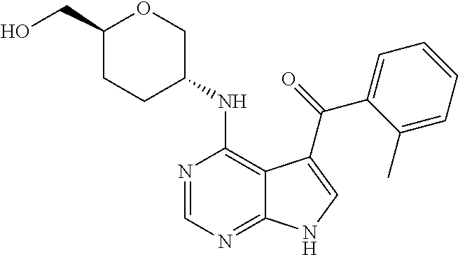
C1(CO)CCC(NC2=C3C(=NC=N2)NC=C3C(=O)C2=CC=CC=C2C)CO1
